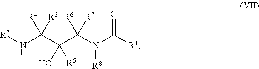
[R4]C(C(C(N(C([R1])=O)[R8])([R6])[R7])([R5])O)([R3])N[R2]
